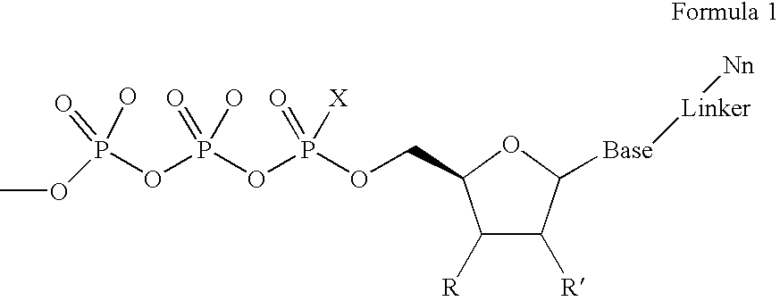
O1C(COP(OP(OP(OC)(O)=O)(=O)O)(=O)[X])C([R])C([R])C1[Base][Linker][Nn]
